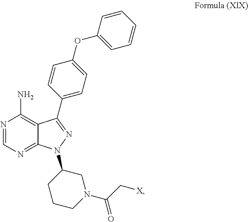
C1(OC2=CC=CC=C2)=CC=C(C2=NN(C3CCCN(C(C[X])=O)C3)C3=NC=NC(N)=C32)C=C1
